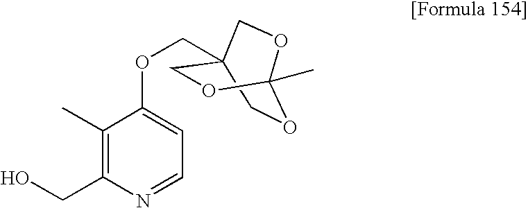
O1CC2(COC3=CC=NC(CO)=C3C)COC1(C)OC2
